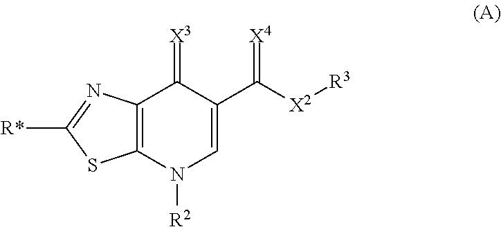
C12=C(N([R2])C=C(C([X2][R3])=[X4])C1=[X3])SC([R*])=N2
